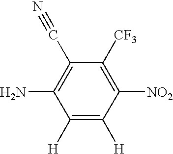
C1([H])=C([H])C([NO2])=C([CF3])C(C#N)=C1N
